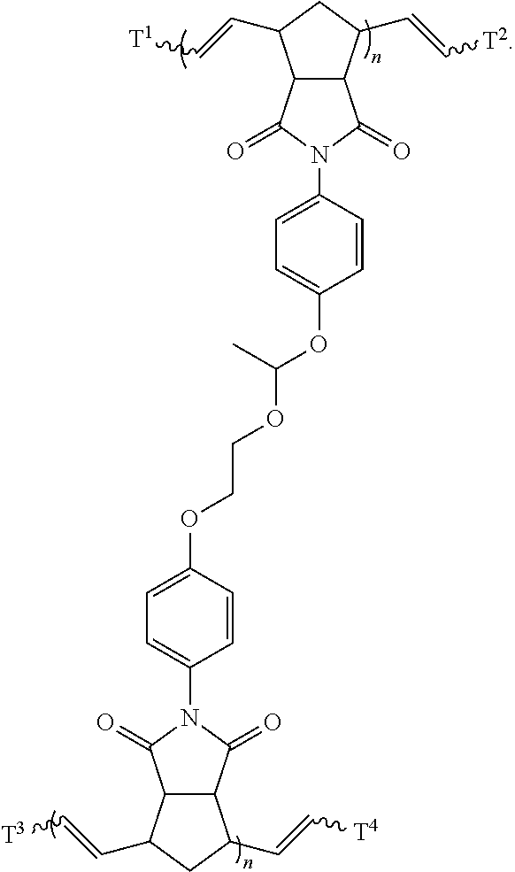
C12C(C(C=C[T2])CC1C=C[T1])C(=O)N(C1=CC=C(OC(C)OCCOC3=CC=C(N4C(=O)C5C(C4=O)C(C=C[T4])CC5C=C[T3])C=C3)C=C1)C2=O
